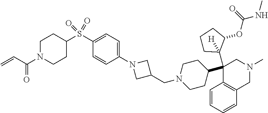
C1(S(C2CCN(C(C=C)=O)CC2)(=O)=O)=CC=C(N2CC(CN3CCC(C4(C5([H])CCCC5OC(=O)NC)C5=C(C=CC=C5)CN(C)C4)CC3)C2)C=C1
